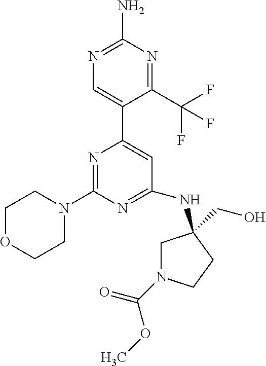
N1=C(N)N=C(C(F)(F)F)C(C2=CC(NC3(CO)CN(C(=O)OC)CC3)=NC(N3CCOCC3)=N2)=C1
